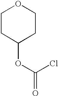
C1CC(OC(Cl)=O)CCO1
